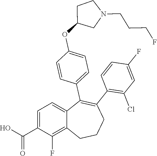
C1=C(C(O)=O)C(F)=C2C(=C1)C(C1=CC=C(OC3CN(CCCF)CC3)C=C1)=C(C1=C(Cl)C=C(F)C=C1)CCC2
